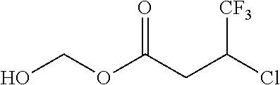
O(C(CC(Cl)[CF3])=O)CO
